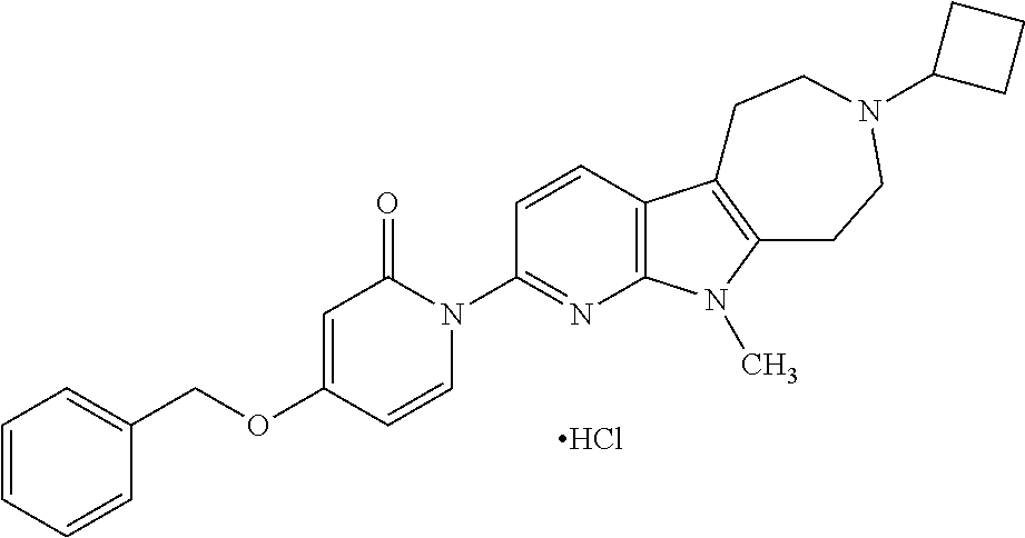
C1=CC=CC(COC2=CC(=O)N(C3=NC4=C(C=C3)C3=C(N4C)CCN(C4CCC4)CC3)C=C2)=C1.Cl
